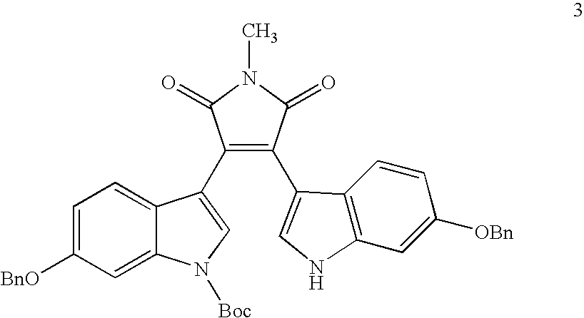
C1(C2=CNC3=C2C=CC([OBn])=C3)=C(C2=CN([Boc])C3=CC([BnO])=CC=C32)C(=O)N(C)C1=O
